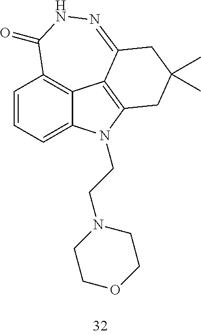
C1=CC=C2C3=C1C(=O)NN=C1C3=C(N2CCN2CCOCC2)CC(C)(C)C1
